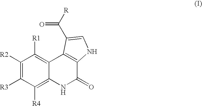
C1([R2])=C([R3])C([R4])=C2C(=C1[R1])C1=C(C(=O)N2)NC=C1C([R])=O
